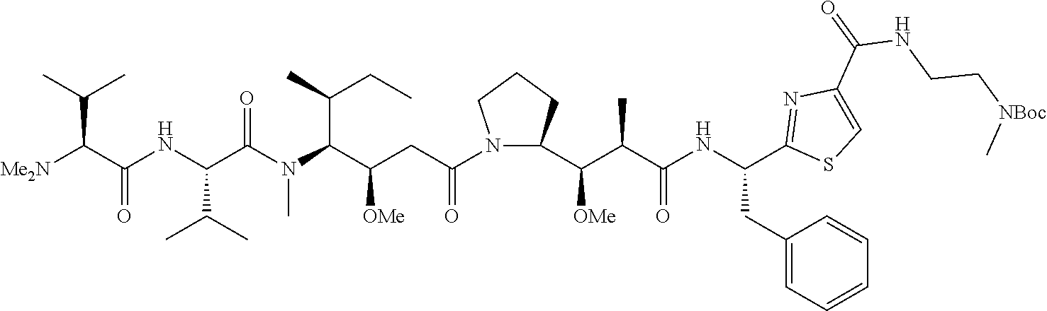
N1(C(CC(C(N(C(C(NC(C([Me2N])C(C)C)=O)C(C)C)=O)C)C(C)CC)[OMe])=O)C(C(C(C(NC(C2=NC(C(=O)NCC[NBoc]C)=CS2)CC2=CC=CC=C2)=O)C)[OMe])CCC1
